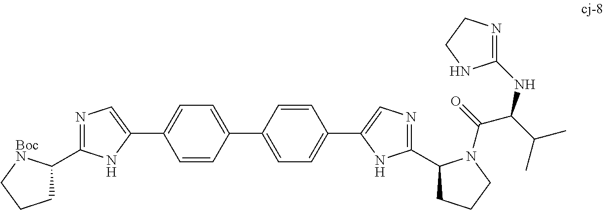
C1C(C2=NC=C(C3=CC=C(C4=CC=C(C5=CN=C(C6CCCN6C(=O)C(C(C)C)NC6=NCCN6)N5)C=C4)C=C3)N2)[BocN]CC1
